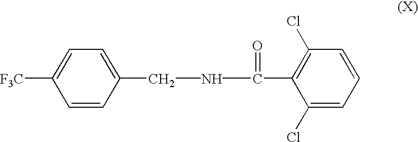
C1=C(CNC(C2=C(Cl)C=CC=C2Cl)=O)C=CC([F3C])=C1
